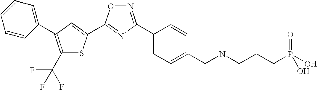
C1(CNCCCP(O)(O)=O)=CC=C(C2=NOC(C3=CC(C4=CC=CC=C4)=C(C(F)(F)F)S3)=N2)C=C1
